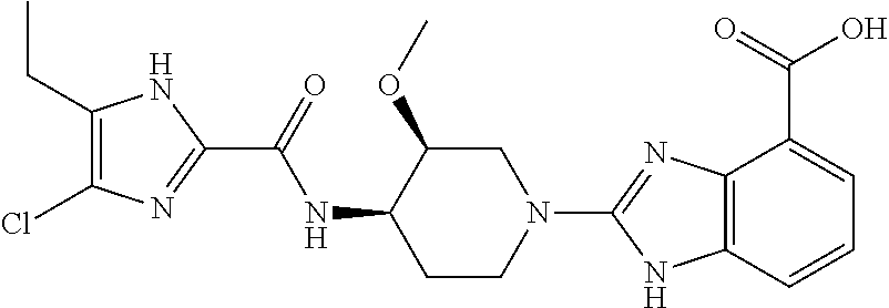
C1(CC)=C(Cl)N=C(C(=O)NC2CCN(C3=NC4=C(N3)C=CC=C4C(=O)O)CC2OC)N1
